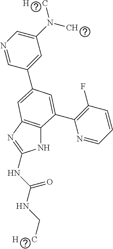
N1C2=C(N=C1NC(NC[H      C])=O)C=C(C1=CC(N(C)[H      C])=CN=C1)C=C2C1=C(F)C=CC=N1
